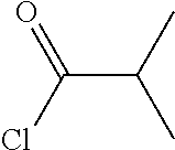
CC(C(=O)Cl)C
